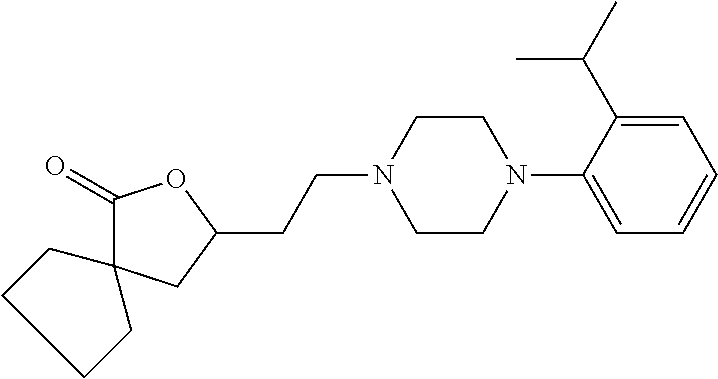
C1(=O)C2(CC(CCN3CCN(C4=CC=CC=C4C(C)C)CC3)O1)CCCC2
